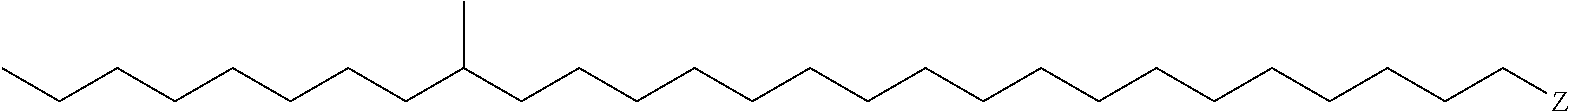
C(C(CCCCCCCCCCCCCCCCCC[Z])C)CCCCCCC
